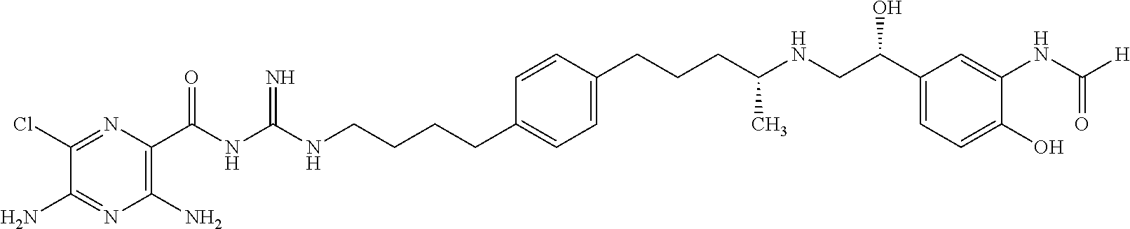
C1(NC([H])=O)=CC(C(CNC(CCCC2=CC=C(CCCCNC(NC(C3=C(N)N=C(N)C(Cl)=N3)=O)=N)C=C2)C)O)=CC=C1O
